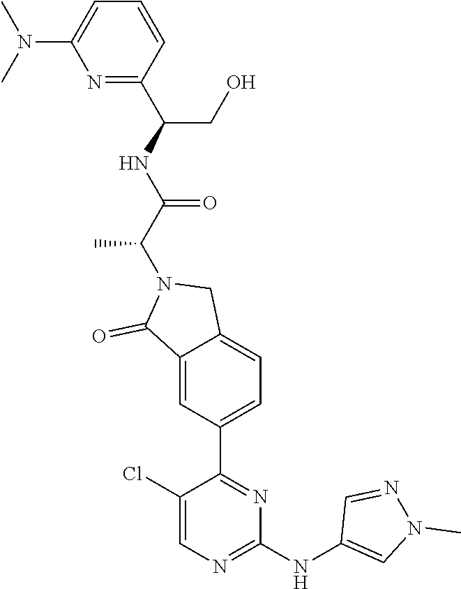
N1=C(C(NC(C(N2C(=O)C3=CC(C4=NC(NC5=CN(C)N=C5)=NC=C4Cl)=CC=C3C2)C)=O)CO)C=CC=C1N(C)C
